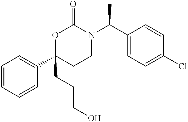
C1=CC=CC(C2(CCCO)CCN(C(C3=CC=C(Cl)C=C3)C)C(=O)O2)=C1
